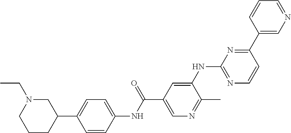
C1(C2=CC=C(NC(C3=CN=C(C)C(NC4=NC=CC(C5=CN=CC=C5)=N4)=C3)=O)C=C2)CN(CC)CCC1
